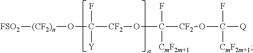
[FSO2][(CF2)n]OC(F)([Y])[CF2]OC([CmF2m+1])([CF2]OC([Q])(F)[CmF2m+1])F
